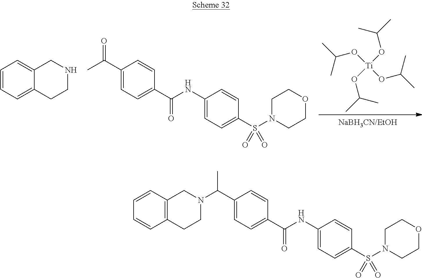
C12=CC=CC=C1CNCC2.CC(C1=CC=C(C(=O)NC2=CC=C(S(N3CCOCC3)(=O)=O)C=C2)C=C1)=O.[NaBH3CN/EtOH].CC(C)O[Ti](OC(C)C)(OC(C)C)OC(C)C.C12=C(C=CC=C1)CN(C(C1=CC=C(C(=O)NC3=CC=C(S(N4CCOCC4)(=O)=O)C=C3)C=C1)C)CC2
